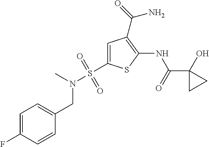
C1(C(=O)NC2=C(C(=O)N)C=C(S(N(C)CC3=CC=C(F)C=C3)(=O)=O)S2)(O)CC1
